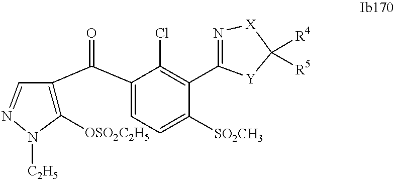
C1([OSO2C2H5])=C(C(C2=CC=C([SO2CH3])C(C3=N[X]C([R4])([R5])[Y]3)=C2Cl)=O)C=NN1[C2H5]
